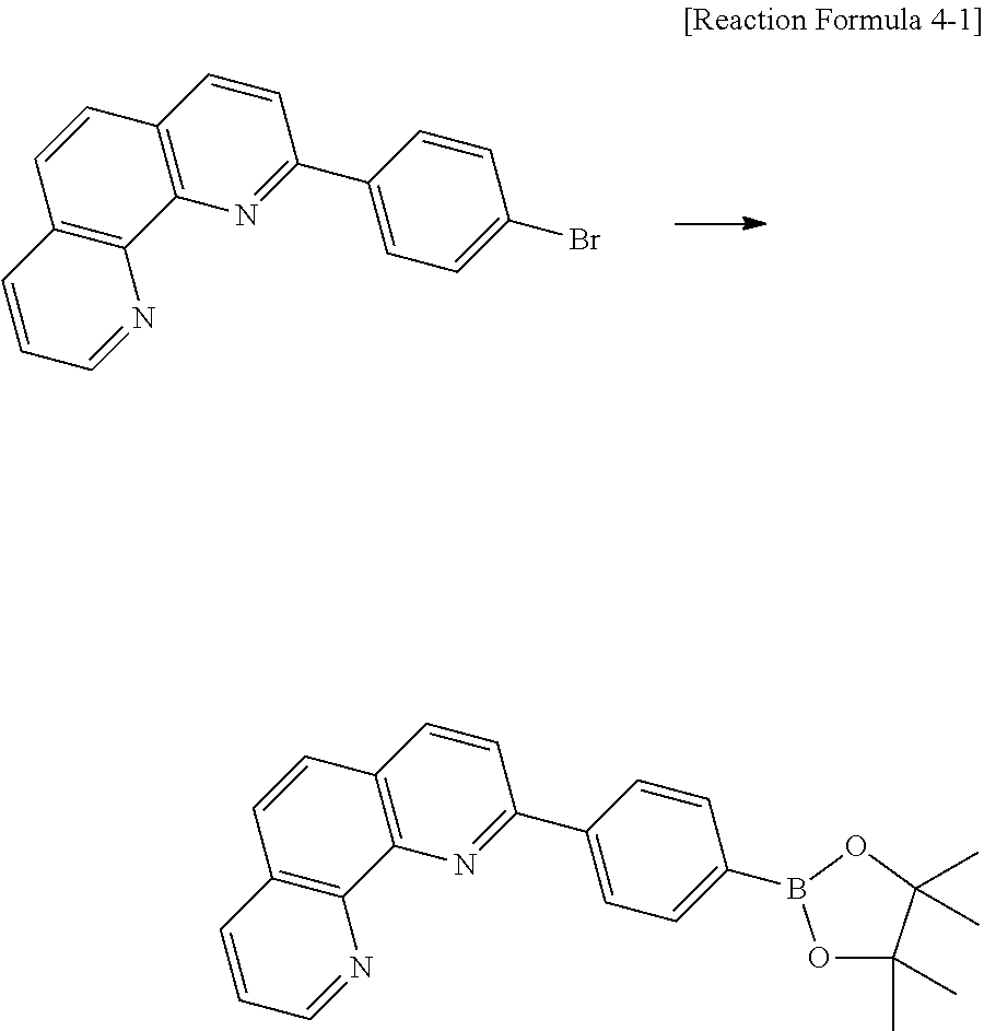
C1=CC2=C(N=C1C1=CC=C(Br)C=C1)C1=C(C=C2)C=CC=N1.C1=CC2=C(N=C1C1=CC=C(B3OC(C)(C)C(C)(C)O3)C=C1)C1=C(C=C2)C=CC=N1
